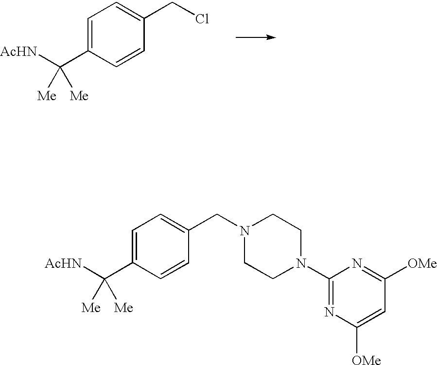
[AcHN]C(C1=CC=C(CN2CCN(C3=NC([OMe])=CC([OMe])=N3)CC2)C=C1)([Me])[Me].[AcHN]C(C1=CC=C(CCl)C=C1)([Me])[Me]
